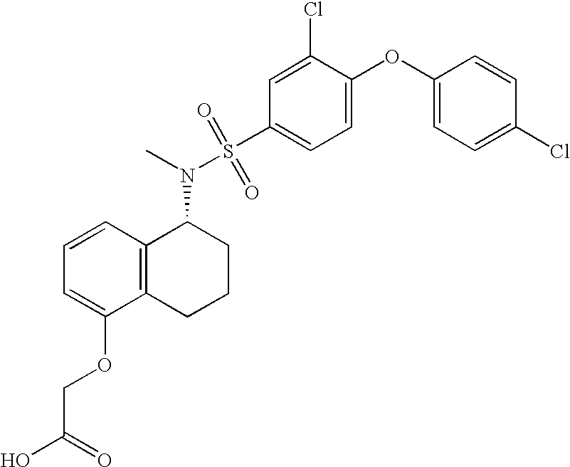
C1=C(OCC(O)=O)C2=C(C=C1)C(N(C)S(C1=CC=C(OC3=CC=C(Cl)C=C3)C(Cl)=C1)(=O)=O)CCC2
